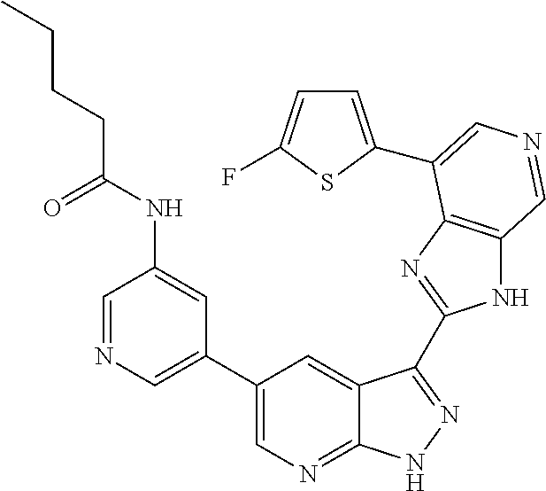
C1(C2=CN=CC(NC(CCCC)=O)=C2)=CN=C2C(=C1)C(C1=NC3=C(N1)C=NC=C3C1=CC=C(F)S1)=NN2
